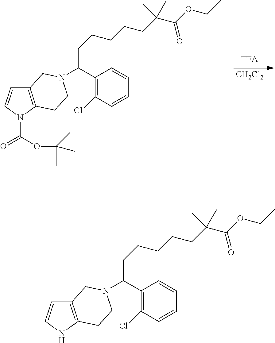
[CH2Cl2].C12=C(N(C(OC(C)(C)C)=O)C=C1)CCN(C(C1=C(Cl)C=CC=C1)CCCCCC(C(=O)OCC)(C)C)C2.C12=C(NC=C1)CCN(C(C1=C(Cl)C=CC=C1)CCCCCC(C(=O)OCC)(C)C)C2
